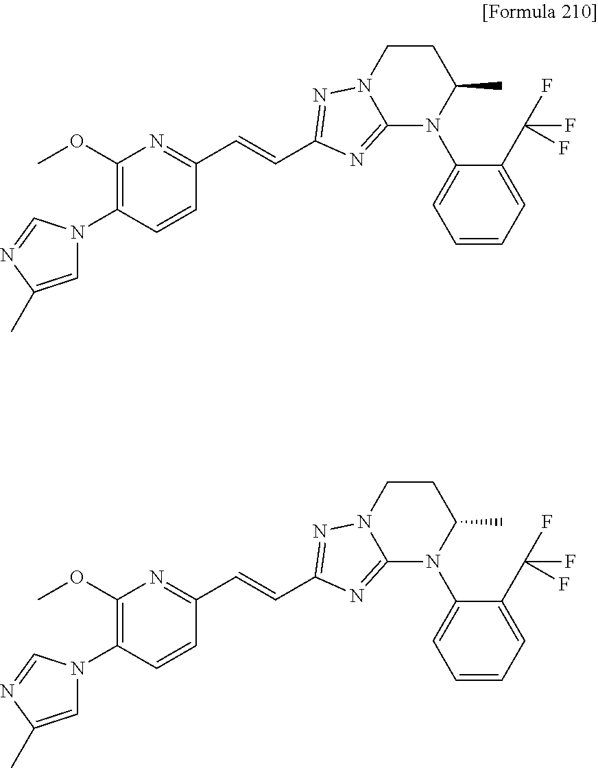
C1=C(C)N=CN1C1=C(OC)N=C(C=CC2=NN3C(=N2)N(C2=CC=CC=C2C(F)(F)F)C(C)CC3)C=C1.C1=C(C)N=CN1C1=C(OC)N=C(C=CC2=NN3C(=N2)N(C2=CC=CC=C2C(F)(F)F)C(C)CC3)C=C1
